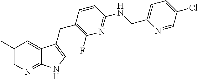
N1=CC(Cl)=CC=C1CNC1=NC(F)=C(CC2=CNC3=NC=C(C)C=C32)C=C1
